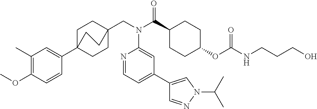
C1(C)=C(OC)C=CC(C23CCC(CN(C(C4CCC(OC(NCCCO)=O)CC4)=O)C4=CC(C5=CN(C(C)C)N=C5)=CC=N4)(CC2)CC3)=C1
